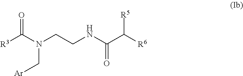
O=C(N(CCNC(C([R6])[R5])=O)C[Ar])[R3]
